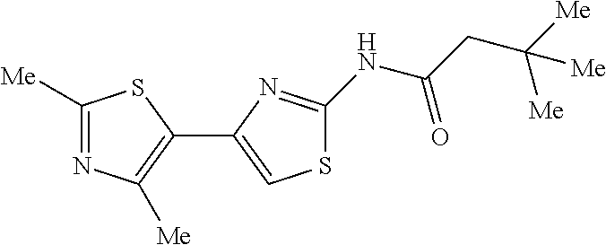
C1([Me])=NC([Me])=C(C2=CSC(NC(CC([Me])([Me])[Me])=O)=N2)S1
